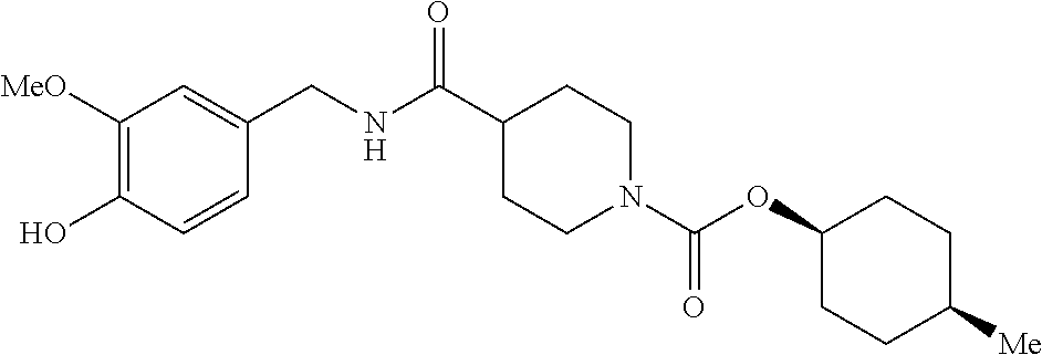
C1([MeO])=C(O)C=CC(CNC(C2CCN(C(OC3CCC([Me])CC3)=O)CC2)=O)=C1
